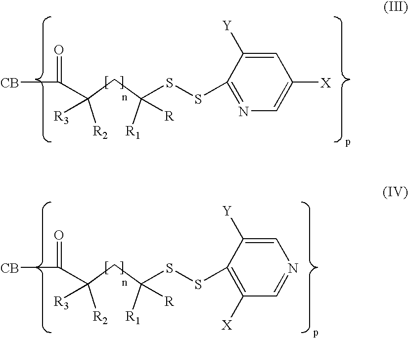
[R2]C(CC([R1])(SSC1=NC=C([X])C=C1[Y])[R])(C([CB])=O)[R3].[R2]C(CC([R1])(SSC1=C([X])C=NC=C1[Y])[R])(C([CB])=O)[R3]
